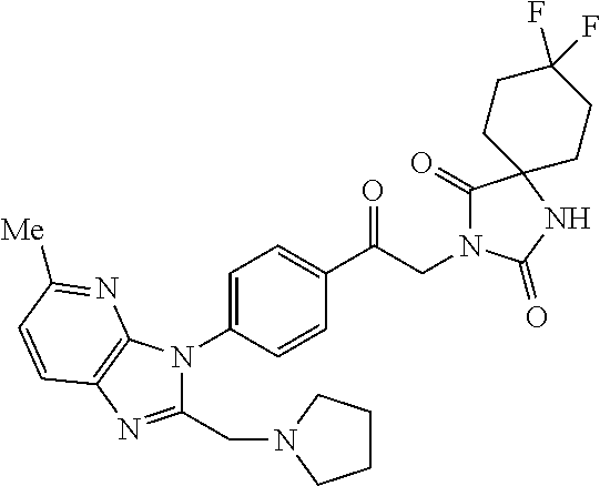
C1(C(CN2C(=O)C3(NC2=O)CCC(F)(F)CC3)=O)=CC=C(N2C(CN3CCCC3)=NC3=C2N=C([Me])C=C3)C=C1
